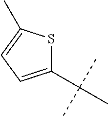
C1(C(C)(C)C)=CC=C(C)S1
